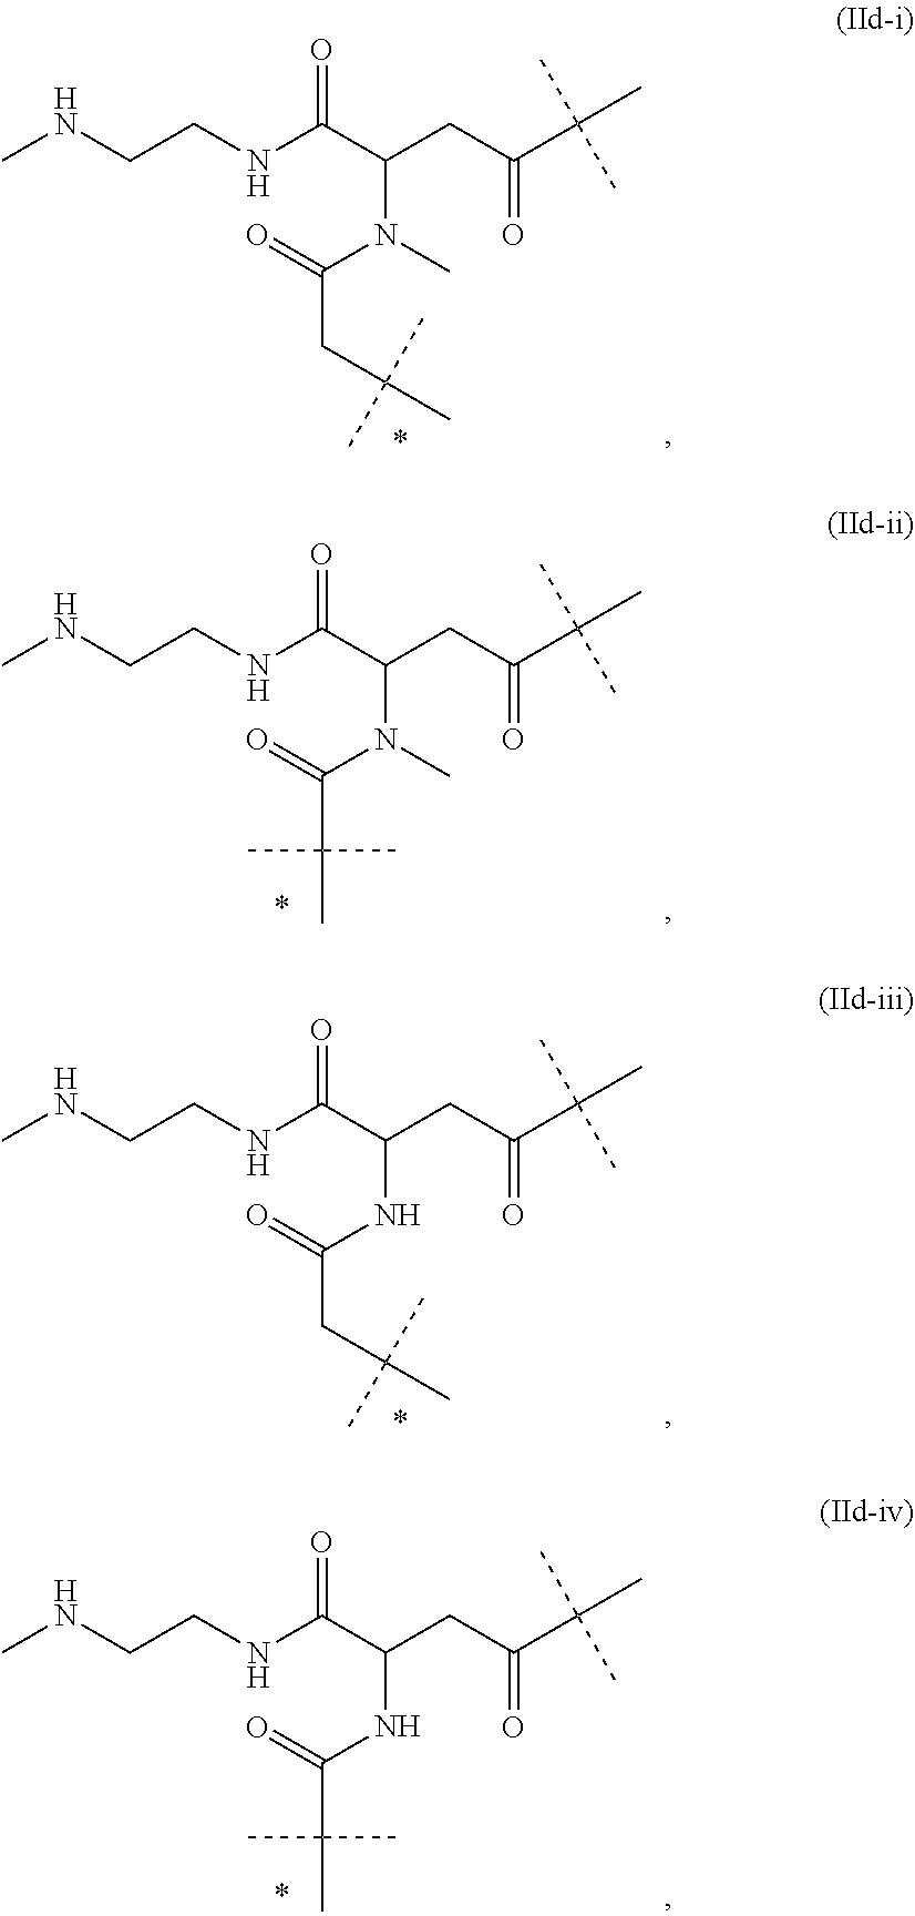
CNCCNC(=O)C(CC(C(C)(C)C)=O)N(C)C(CC(C)(C)C)=O.CNCCNC(=O)C(CC(C(C)(C)C)=O)N(C)C(C(C)(C)C)=O.CNCCNC(=O)C(CC(C(C)(C)C)=O)NC(CC(C)(C)C)=O.CNCCNC(=O)C(CC(C(C)(C)C)=O)NC(C(C)(C)C)=O
